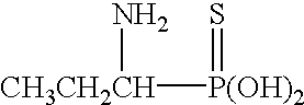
[CH3CH2CH]([P(OH)2]=S)N
